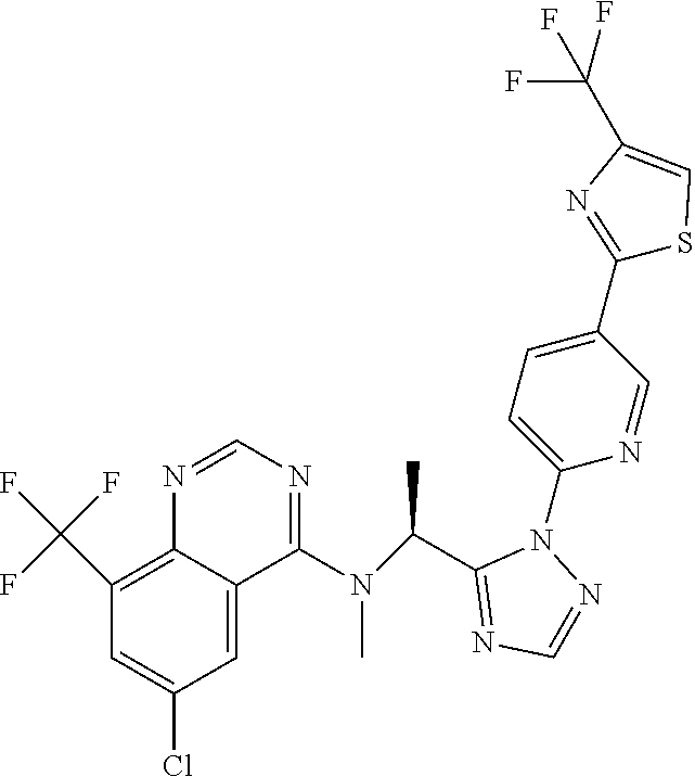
N1=CN=C(N(C)C(C2=NC=NN2C2=CC=C(C3=NC(C(F)(F)F)=CS3)C=N2)C)C2=CC(Cl)=CC(C(F)(F)F)=C12
